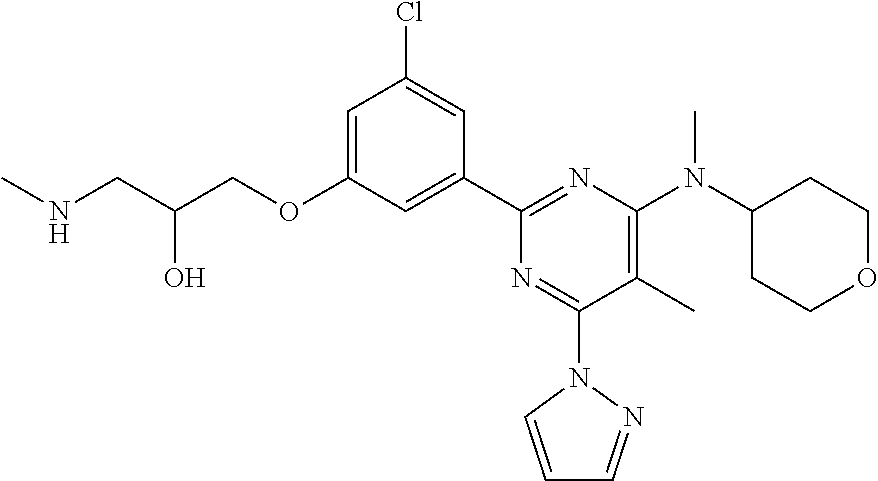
C1=C(OCC(CNC)O)C=C(C2=NC(N(C3CCOCC3)C)=C(C)C(N3C=CC=N3)=N2)C=C1Cl
